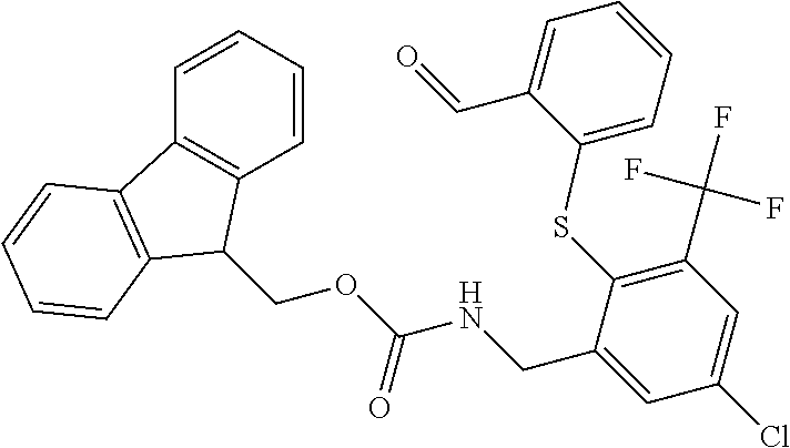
C1=CC=CC2=C1C(COC(NCC1=CC(Cl)=CC(C(F)(F)F)=C1SC1=CC=CC=C1C=O)=O)C1=C2C=CC=C1
